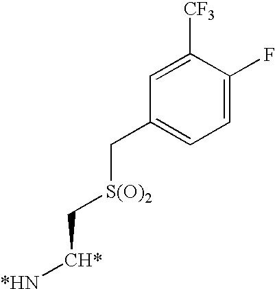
C1=C([CF3])C(F)=CC=C1C[S(O)2]C[CH*][*HN]
